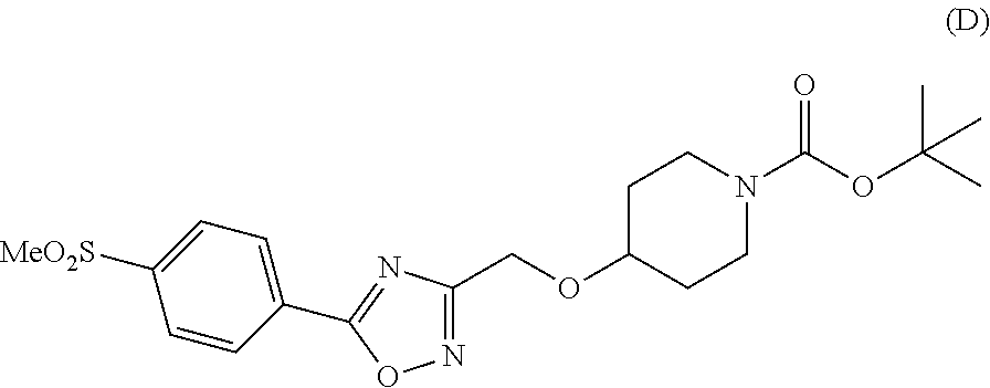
C1=CC(C2=NC(COC3CCN(C(OC(C)(C)C)=O)CC3)=NO2)=CC=C1[MeO2S]
